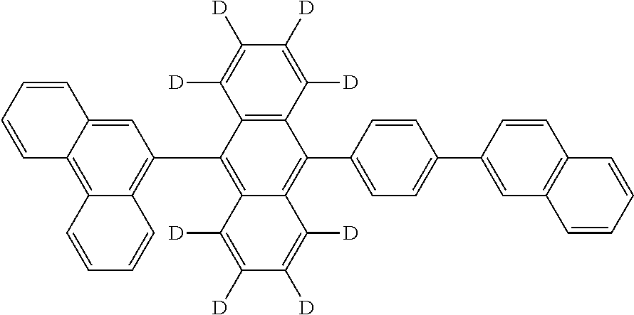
C12=C(C(C3=CC=C(C4=CC5=C(C=C4)C=CC=C5)C=C3)=C3C(=C1C1=C4C(=C5C(=C1)C=CC=C5)C=CC=C4)C([D])=C([D])C([D])=C3[D])C([D])=C([D])C([D])=C2[D]
